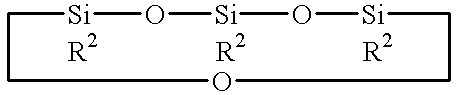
[R2].[R2].[R2].C1[Si]O[Si]O[Si]CCOC1
